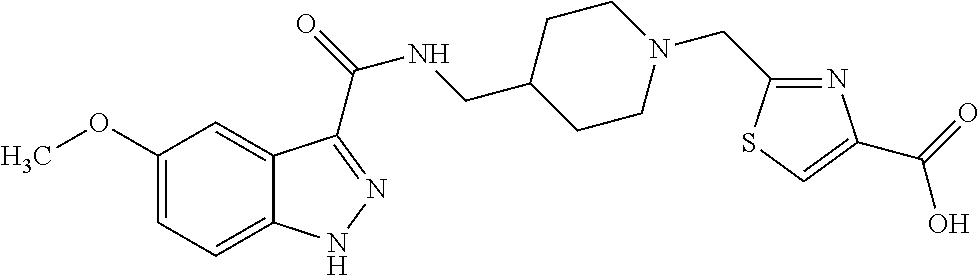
C1(OC)=CC=C2C(=C1)C(C(=O)NCC1CCN(CC3=NC(C(O)=O)=CS3)CC1)=NN2
